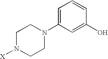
C1N([X])CCN(C2=CC=CC(O)=C2)C1
